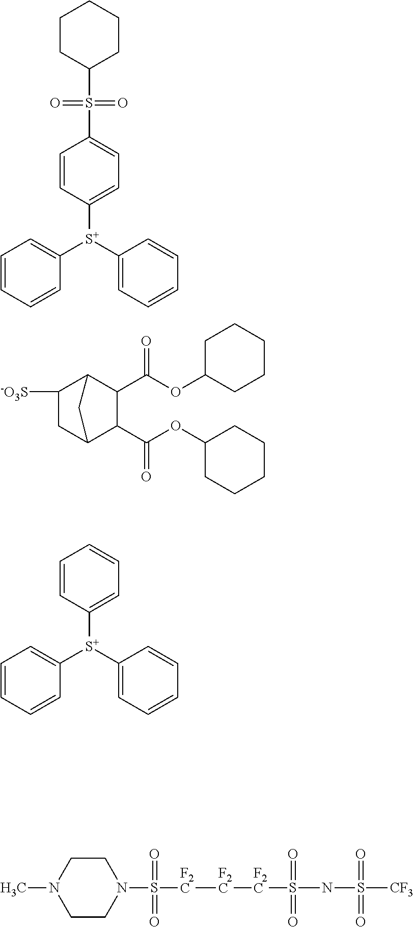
C1([S+](C2=CC=CC=C2)C2=CC=CC=C2)=CC=C(S(C2CCCCC2)(=O)=O)C=C1.C1([-O3S])CC2C(C(OC3CCCCC3)=O)C(C(OC3CCCCC3)=O)C1C2.C1([S+](C2=CC=CC=C2)C2=CC=CC=C2)=CC=CC=C1.C1CN(C)CCN1S([F2C][F2C][F2C]S(NS([CF3])(=O)=O)(=O)=O)(=O)=O
